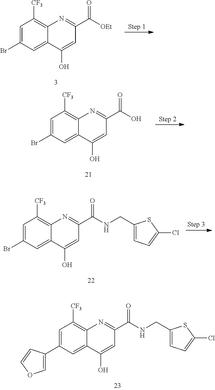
C1=C(Br)C=C2C(=C1[CF3])N=C(C([OEt])=O)C=C2O.C1=C(Br)C=C2C(=C1[CF3])N=C(C(O)=O)C=C2O.C1=C(C2=COC=C2)C=C2C(=C1[CF3])N=C(C(NCC1=CC=C(Cl)S1)=O)C=C2O.C1=C(Br)C=C2C(=C1[CF3])N=C(C(NCC1=CC=C(Cl)S1)=O)C=C2O
